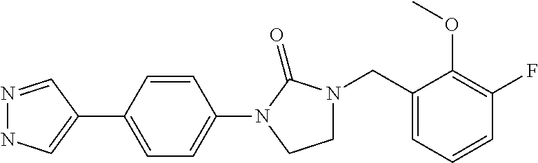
N1=CC(C2=CC=C(N3C(=O)N(CC4=CC=CC(F)=C4OC)CC3)C=C2)=CN1
